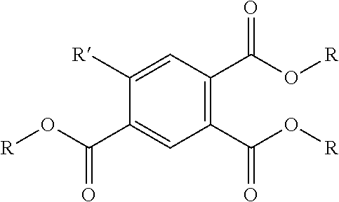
C1([R])=CC(C(O[R])=O)=C(C(O[R])=O)C=C1C(O[R])=O
